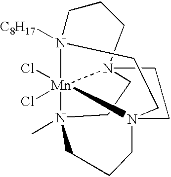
N12([C8H17])[Mn]34(Cl)(Cl)N5(C)CCN3(CCN4(CCC5)CC1)CCC2
